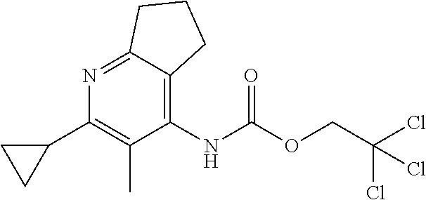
C1(C2=C(C)C(NC(=O)OCC(Cl)(Cl)Cl)=C3C(=N2)CCC3)CC1
